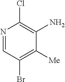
N1=CC(Br)=C([Me])C(N)=C1Cl
